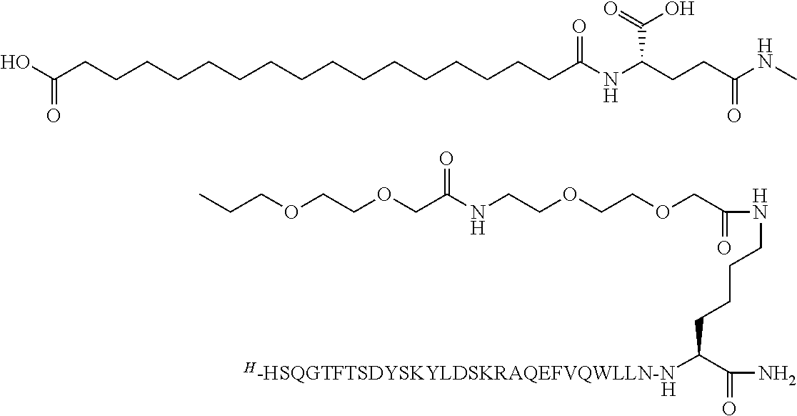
N(CCCCC(C(=O)N)[H-HSQGTFTSDYSKYLDSKRAQEFVQWLLN-N])C(=O)COCCOCCNC(COCCOCCC)=O.[H].OC(CCCCCCCCCCCCCCCCC(NC(CCC(NC)=O)C(=O)O)=O)=O
